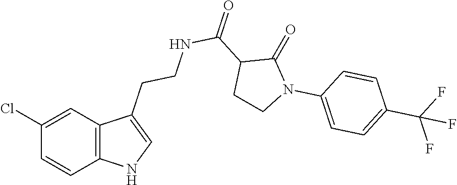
C12=C(C=C(Cl)C=C1)C(CCNC(C1CCN(C3=CC=C(C(F)(F)F)C=C3)C1=O)=O)=CN2
